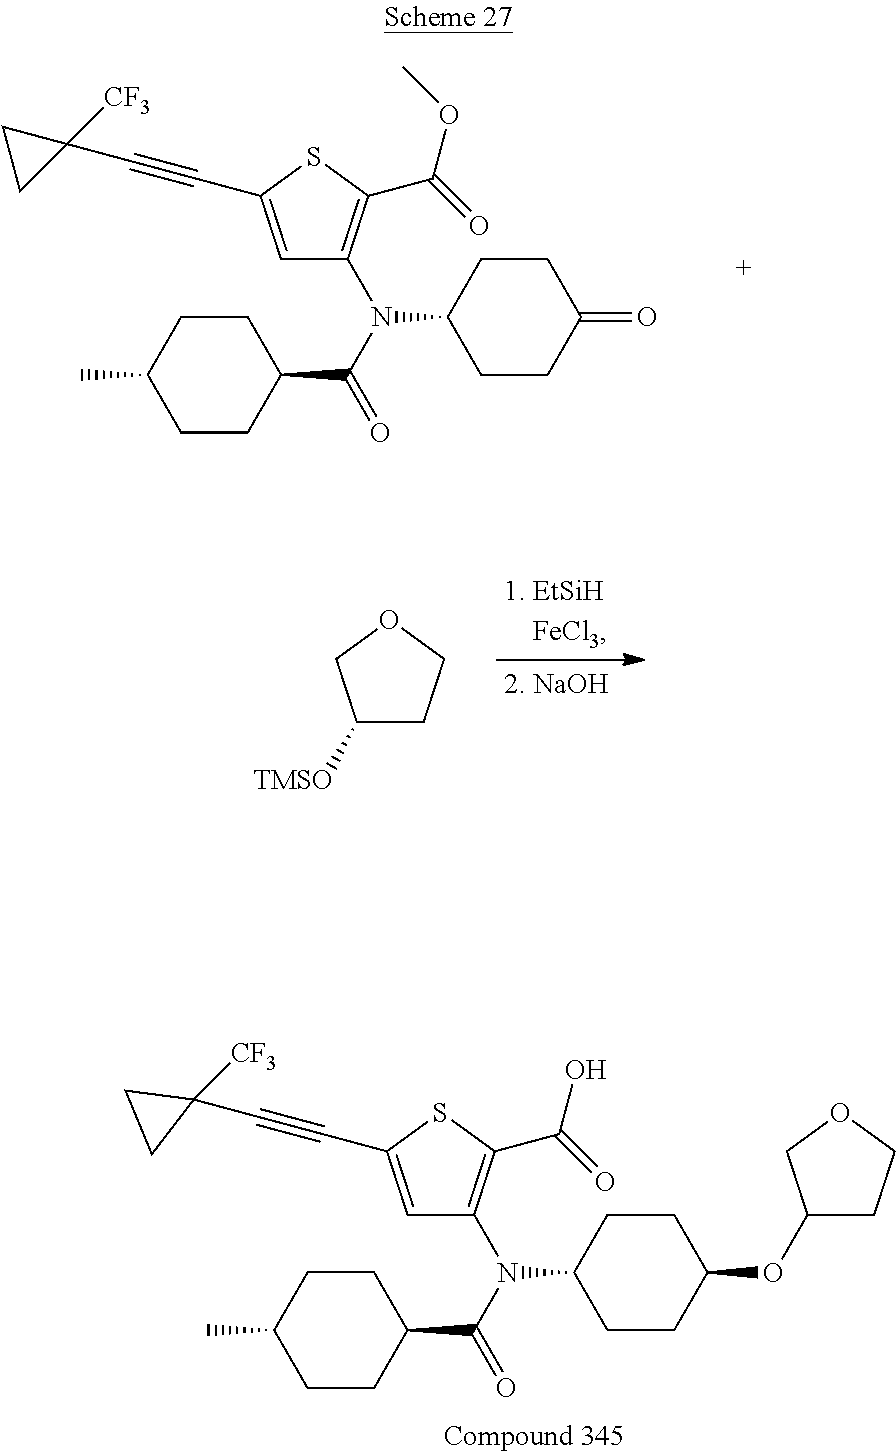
C1C(C)CCC(C(=O)N(C2=C(C(OC)=O)SC(C#CC3([CF3])CC3)=C2)C2CCC(=O)CC2)C1.C1C(C)CCC(C(=O)N(C2=C(C(O)=O)SC(C#CC3([CF3])CC3)=C2)C2CCC(OC3CCOC3)CC2)C1.C1([TMSO])CCOC1
